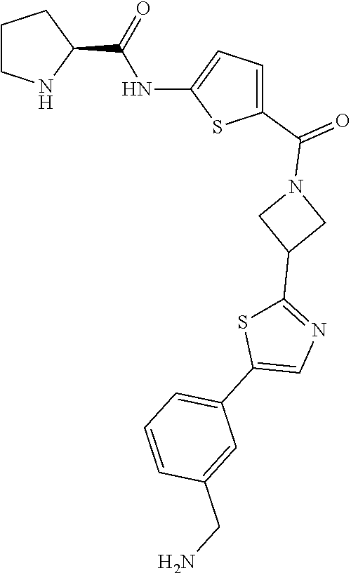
C1CNC(C(=O)NC2=CC=C(C(=O)N3CC(C4=NC=C(C5=CC=CC(CN)=C5)S4)C3)S2)C1
